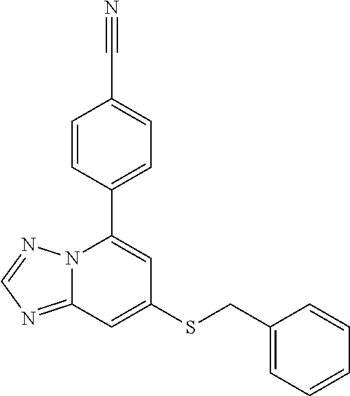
N12C(=NC=N1)C=C(SCC1=CC=CC=C1)C=C2C1=CC=C(C#N)C=C1
